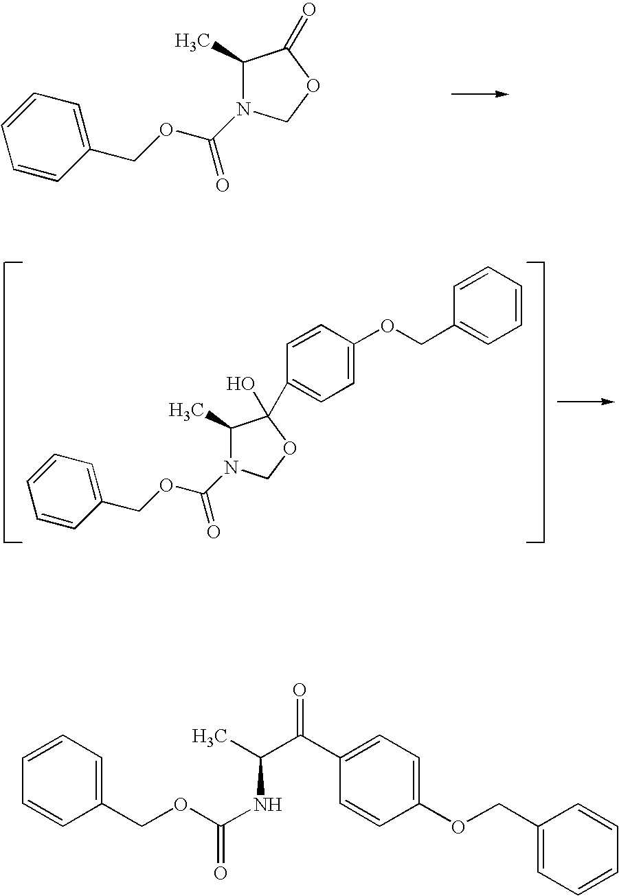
C1=CC=C(COC(=O)N2C(C)C(O)(C3=CC=C(OCC4=CC=CC=C4)C=C3)OC2)C=C1.C1=CC=C(COC(=O)N2C(C)C(=O)OC2)C=C1.C1=CC=C(COC(NC(C(C2=CC=C(OCC3=CC=CC=C3)C=C2)=O)C)=O)C=C1
